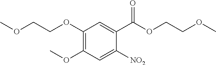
C1(OCCOC)=C(OC)C=C([NO2])C(C(OCCOC)=O)=C1
